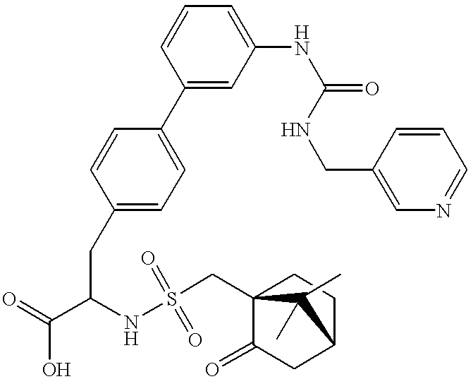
C1(C2=CC=C(CC(C(=O)O)NS(=O)(CC34C(=O)CC(CC3)C4(C)C)=O)C=C2)=CC(NC(=O)NCC2=CN=CC=C2)=CC=C1
